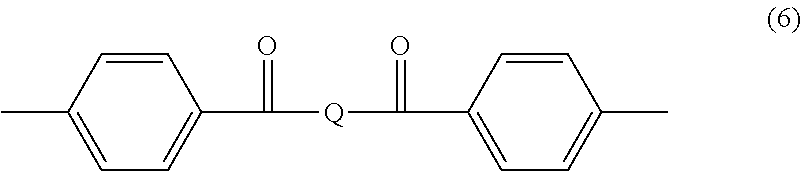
C1=CC(C)=CC=C1C(=O)[Q]C(=O)C1=CC=C(C)C=C1
